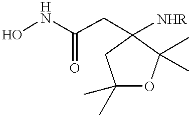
ONC(CC1([NHR])C(C)(C)OC(C)(C)C1)=O
